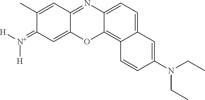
C12=C3C(=CC=C1N=C1C(=CC(=[N+]([H])[H])C(C)=C1)O2)C=C(N(CC)CC)C=C3
